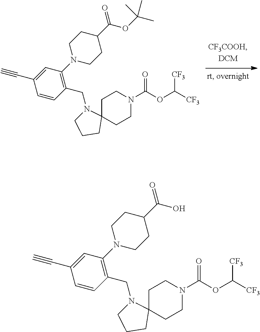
C1(CN2CCCC23CCN(C(OC([CF3])[CF3])=O)CC3)=C(N2CCC(C(OC(C)(C)C)=O)CC2)C=C(C#C)C=C1.C1(CN2CCCC23CCN(C(OC([CF3])[CF3])=O)CC3)=C(N2CCC(C(O)=O)CC2)C=C(C#C)C=C1
